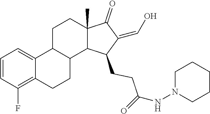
N1(NC(=O)CCC2C(=CO)C(=O)C3(C)C2C2C(C4=CC=CC(F)=C4CC2)CC3)CCCCC1
